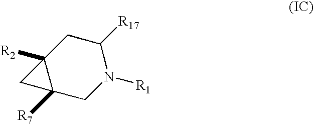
C12([R2])C([R7])(CN([R1])C([R17])C1)C2
